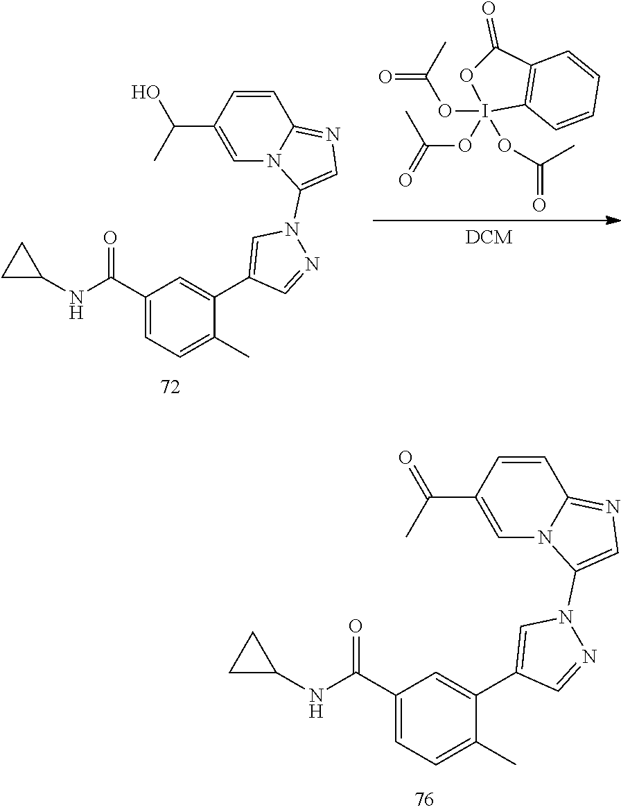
C1=CC(C(C)=O)=CN2C1=NC=C2N1N=CC(C2=CC(C(NC3CC3)=O)=CC=C2C)=C1.C12=C(C(=O)OI1(OC(C)=O)(OC(C)=O)OC(C)=O)C=CC=C2.C1=CC(C(C)O)=CN2C1=NC=C2N1N=CC(C2=CC(C(NC3CC3)=O)=CC=C2C)=C1
